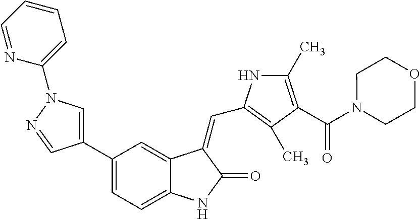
C1(C2=CN(C3=CC=CC=N3)N=C2)=CC=C2C(=C1)C(=CC1=C(C)C(C(N3CCOCC3)=O)=C(C)N1)C(=O)N2
